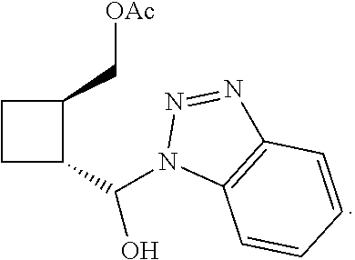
C1CC(C(N2C3=C(N=N2)C=CC=C3)O)C1C[OAc]
